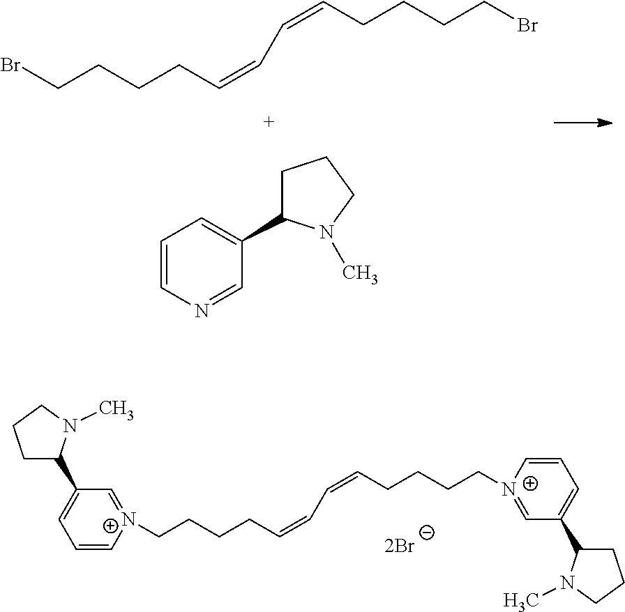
C(CCCC=CC=CCCCC[N+]1=CC(C2CCCN2C)=CC=C1)[N+]1=CC(C2CCCN2C)=CC=C1.[2Br].BrCCCCC=CC=CCCCCBr.C1=CN=CC(C2CCCN2C)=C1
